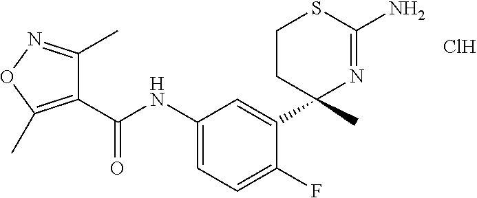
C1(C(NC2=CC=C(F)C(C3(C)N=C(N)SCC3)=C2)=O)=C(C)ON=C1C.Cl
